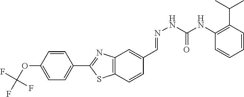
C1=CC(C2=NC3=C(S2)C=CC(C=NNC(=O)NC2=C(C(C)C)C=CC=C2)=C3)=CC=C1OC(F)(F)F
